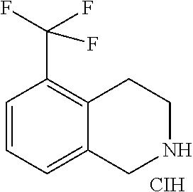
[CIH].C1=CC=C2C(=C1C(F)(F)F)CCNC2
